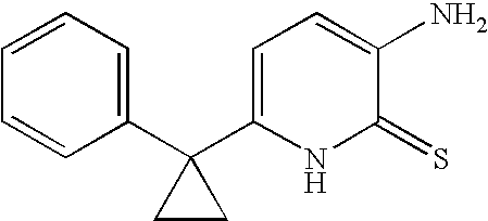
C1(C2(C3=CC=CC=C3)CC2)=CC=C(N)C(=S)N1
